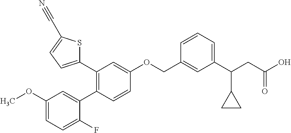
C1(OC)=CC=C(F)C(C2=C(C3=CC=C(C#N)S3)C=C(OCC3=CC(C(CC(O)=O)C4CC4)=CC=C3)C=C2)=C1
